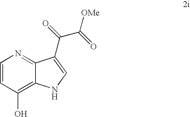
C1=CC(O)=C2C(=N1)C(C(=O)C(=O)[OMe])=CN2
